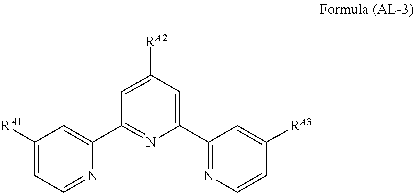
C1([RA1])=CC=NC(C2=NC(C3=NC=CC([RA3])=C3)=CC([RA2])=C2)=C1
